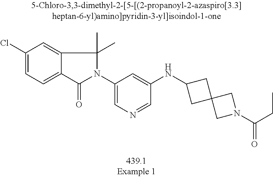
C1(Cl)=CC=C2C(=C1)C(C)(C)N(C1=CN=CC(NC3CC4(C3)CN(C(CC)=O)C4)=C1)C2=O
